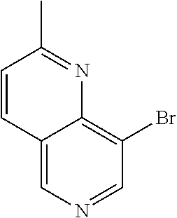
C12=CN=CC(Br)=C1N=C(C)C=C2
